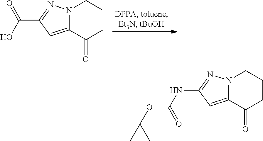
N12C(=CC(C(O)=O)=N1)C(=O)CCC2.N12C(=CC(NC(OC(C)(C)C)=O)=N1)C(=O)CCC2
